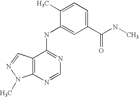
C12=C(C(NC3=CC(C(NC)=O)=CC=C3C)=NC=N1)C=NN2C
